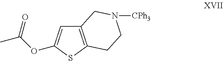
C12=C(SC(OC(C)=O)=C1)CCN([CPh3])C2
